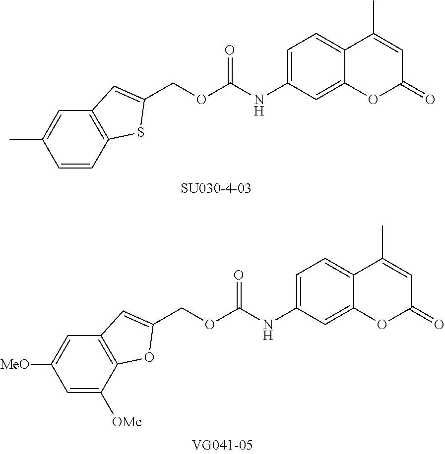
N(C1=CC=C2C(=C1)OC(=O)C=C2C)C(OCC1=CC2=C(C=CC(C)=C2)S1)=O.N(C1=CC=C2C(=C1)OC(=O)C=C2C)C(OCC1=CC2=C(C([OMe])=CC([MeO])=C2)O1)=O
